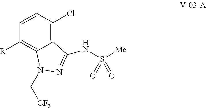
C1=CC(Cl)=C2C(=C1[R])N(C[CF3])N=C2NS([Me])(=O)=O
